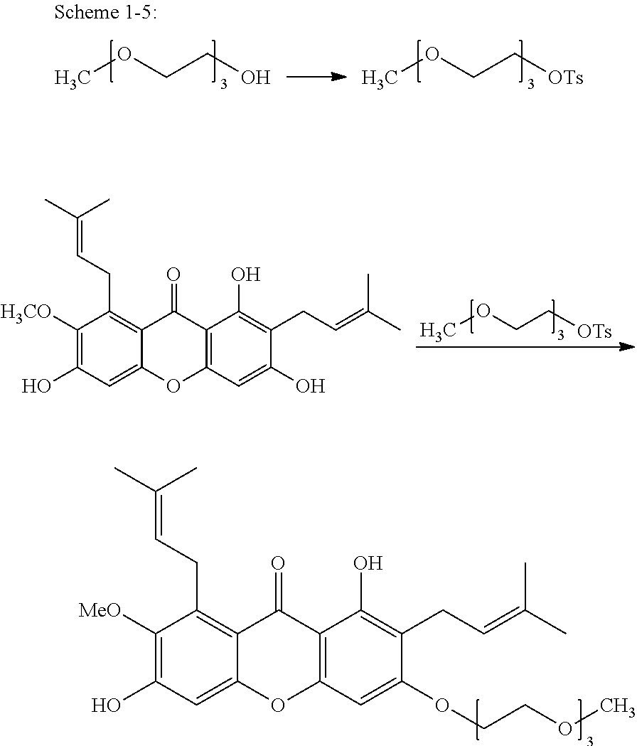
OC1=C([MeO])C(CC=C(C)C)=C2C(=C1)OC1=C(C2=O)C(O)=C(CC=C(C)C)C(OCCOC)=C1.COCCO.COCC[OTs].COCC[OTs].OC1=C([H3CO])C(CC=C(C)C)=C2C(=C1)OC1=C(C2=O)C(O)=C(CC=C(C)C)C(O)=C1
